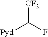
[CF3]C(F)[Pyd]
